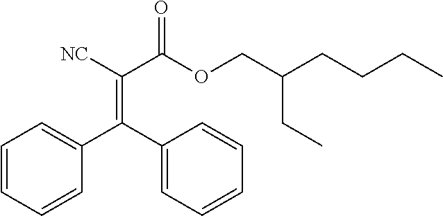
C1=CC=CC(C(C2=CC=CC=C2)=C([NC])C(OCC(CCCC)CC)=O)=C1
